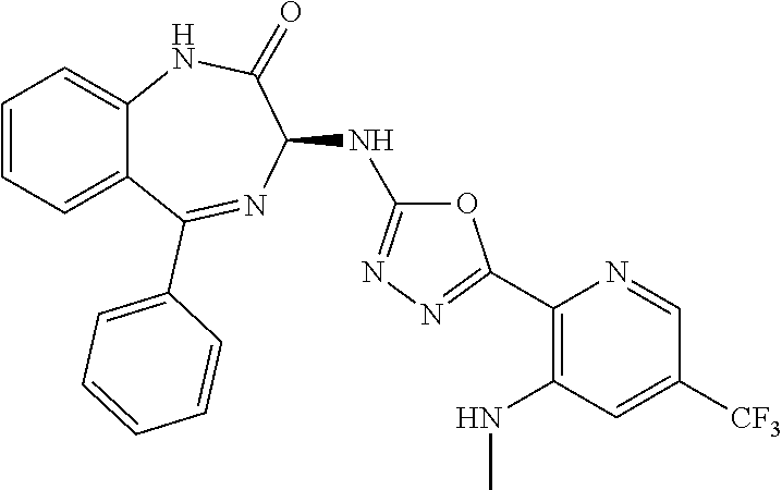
O1C(NC2C(=O)NC3=CC=CC=C3C(C3=CC=CC=C3)=N2)=NN=C1C1=C(NC)C=C([CF3])C=N1
